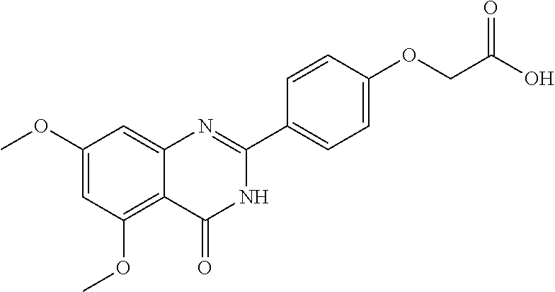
C1(OC)=CC(OC)=C2C(=C1)N=C(C1=CC=C(OCC(O)=O)C=C1)NC2=O
